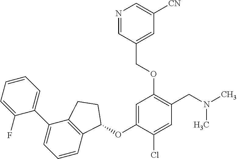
C1(F)=CC=CC=C1C1=CC=CC2=C1CCC2OC1=CC(OCC2=CC([CN])=CN=C2)=C(CN(C)C)C=C1Cl
